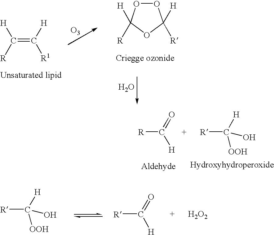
[R]C(=O)[H].[+      R]C([H])([OOH])O.[R]C([H])([OOH])O.[R]C(=O)[H].[+      H2O2].C(=C([H])[R1])([R])[H].O1OC([R])([H])OC1([R])[H].O.[O3]
